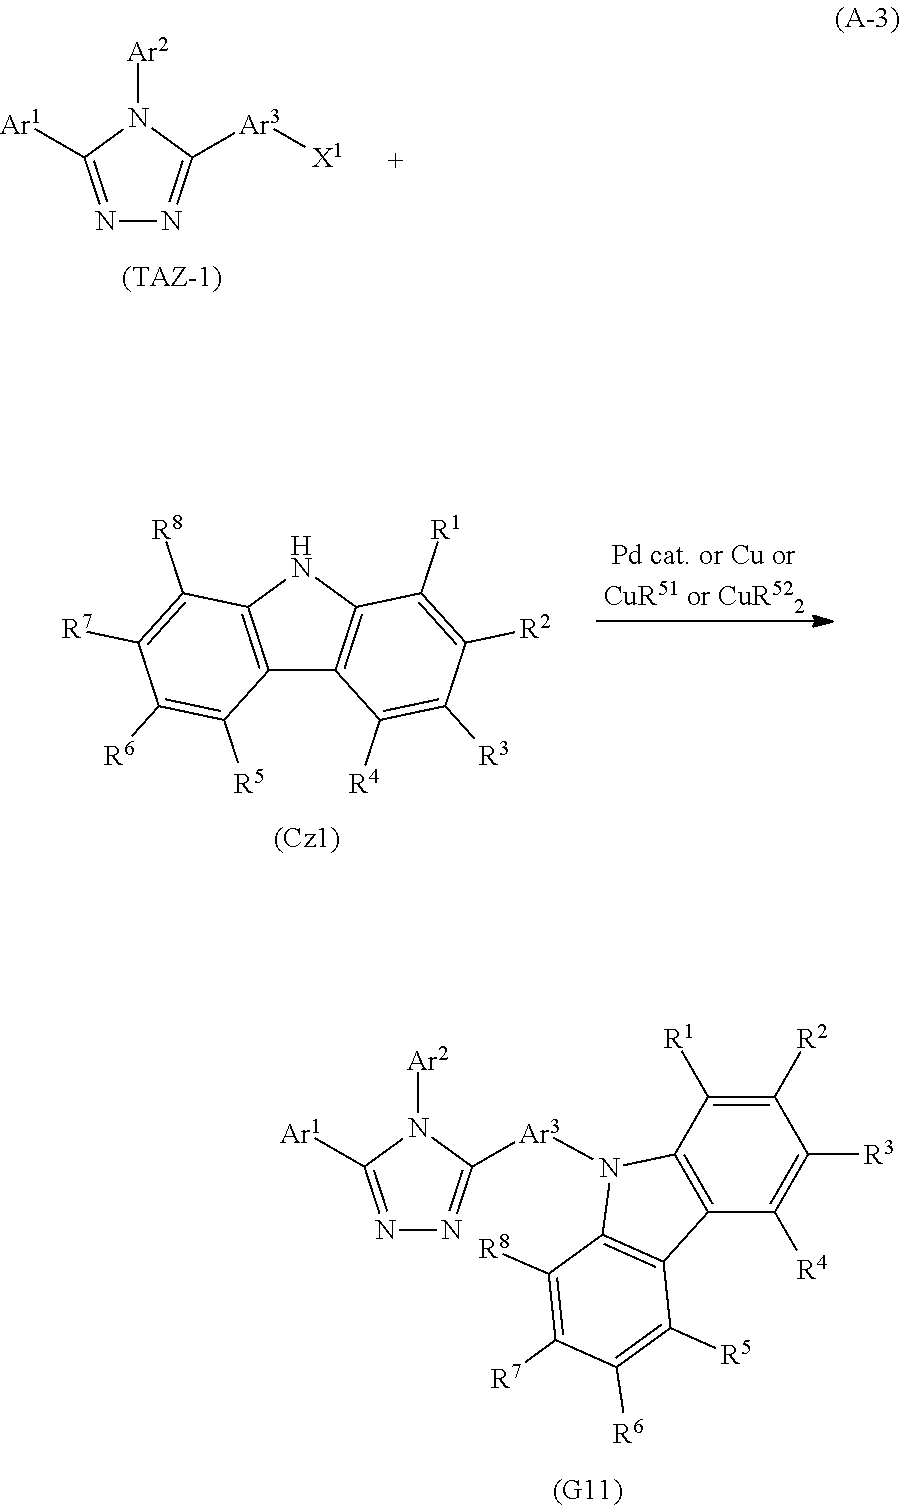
N1=C([Ar1])N([Ar2])C([Ar3]N2C3=C(C([R4])=C([R3])C([R2])=C3[R1])C3=C2C([R8])=C([R7])C([R6])=C3[R5])=N1.N1=C([Ar1])N([Ar2])C([Ar3][X1])=N1.C12=C(NC3=C1C([R4])=C([R3])C([R2])=C3[R1])C([R8])=C([R7])C([R6])=C2[R5]
